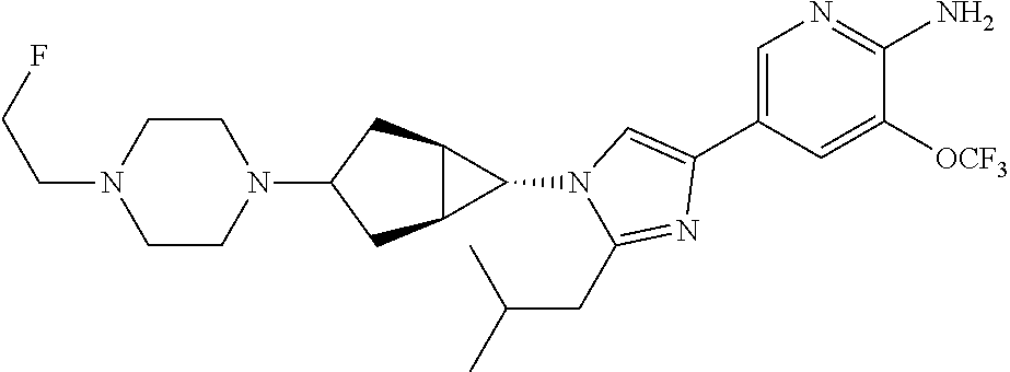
C1=C(C2=CN(C3C4C3CC(N3CCN(CCF)CC3)C4)C(CC(C)C)=N2)C=C([OCF3])C(N)=N1
